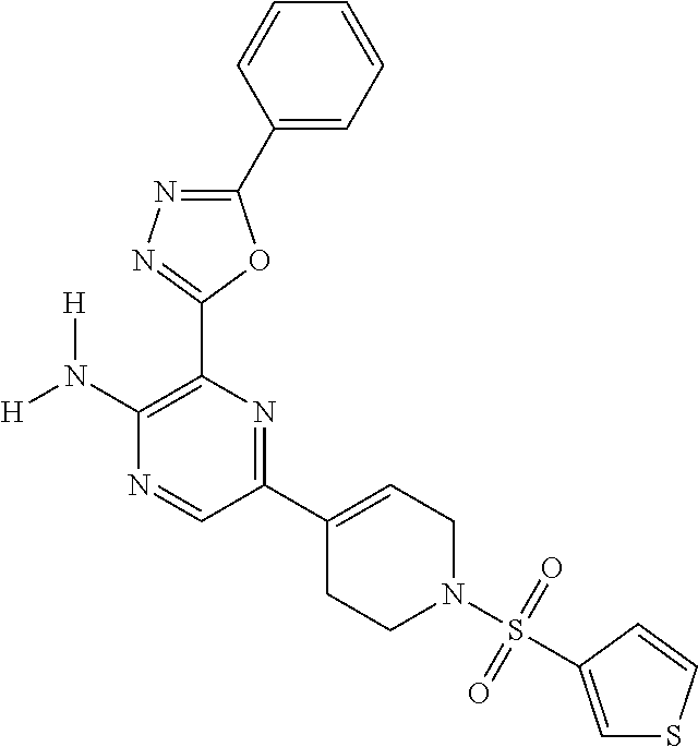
C1(N([H])[H])=C(C2=NN=C(C3=CC=CC=C3)O2)N=C(C2=CCN(S(=O)(=O)C3=CSC=C3)CC2)C=N1
